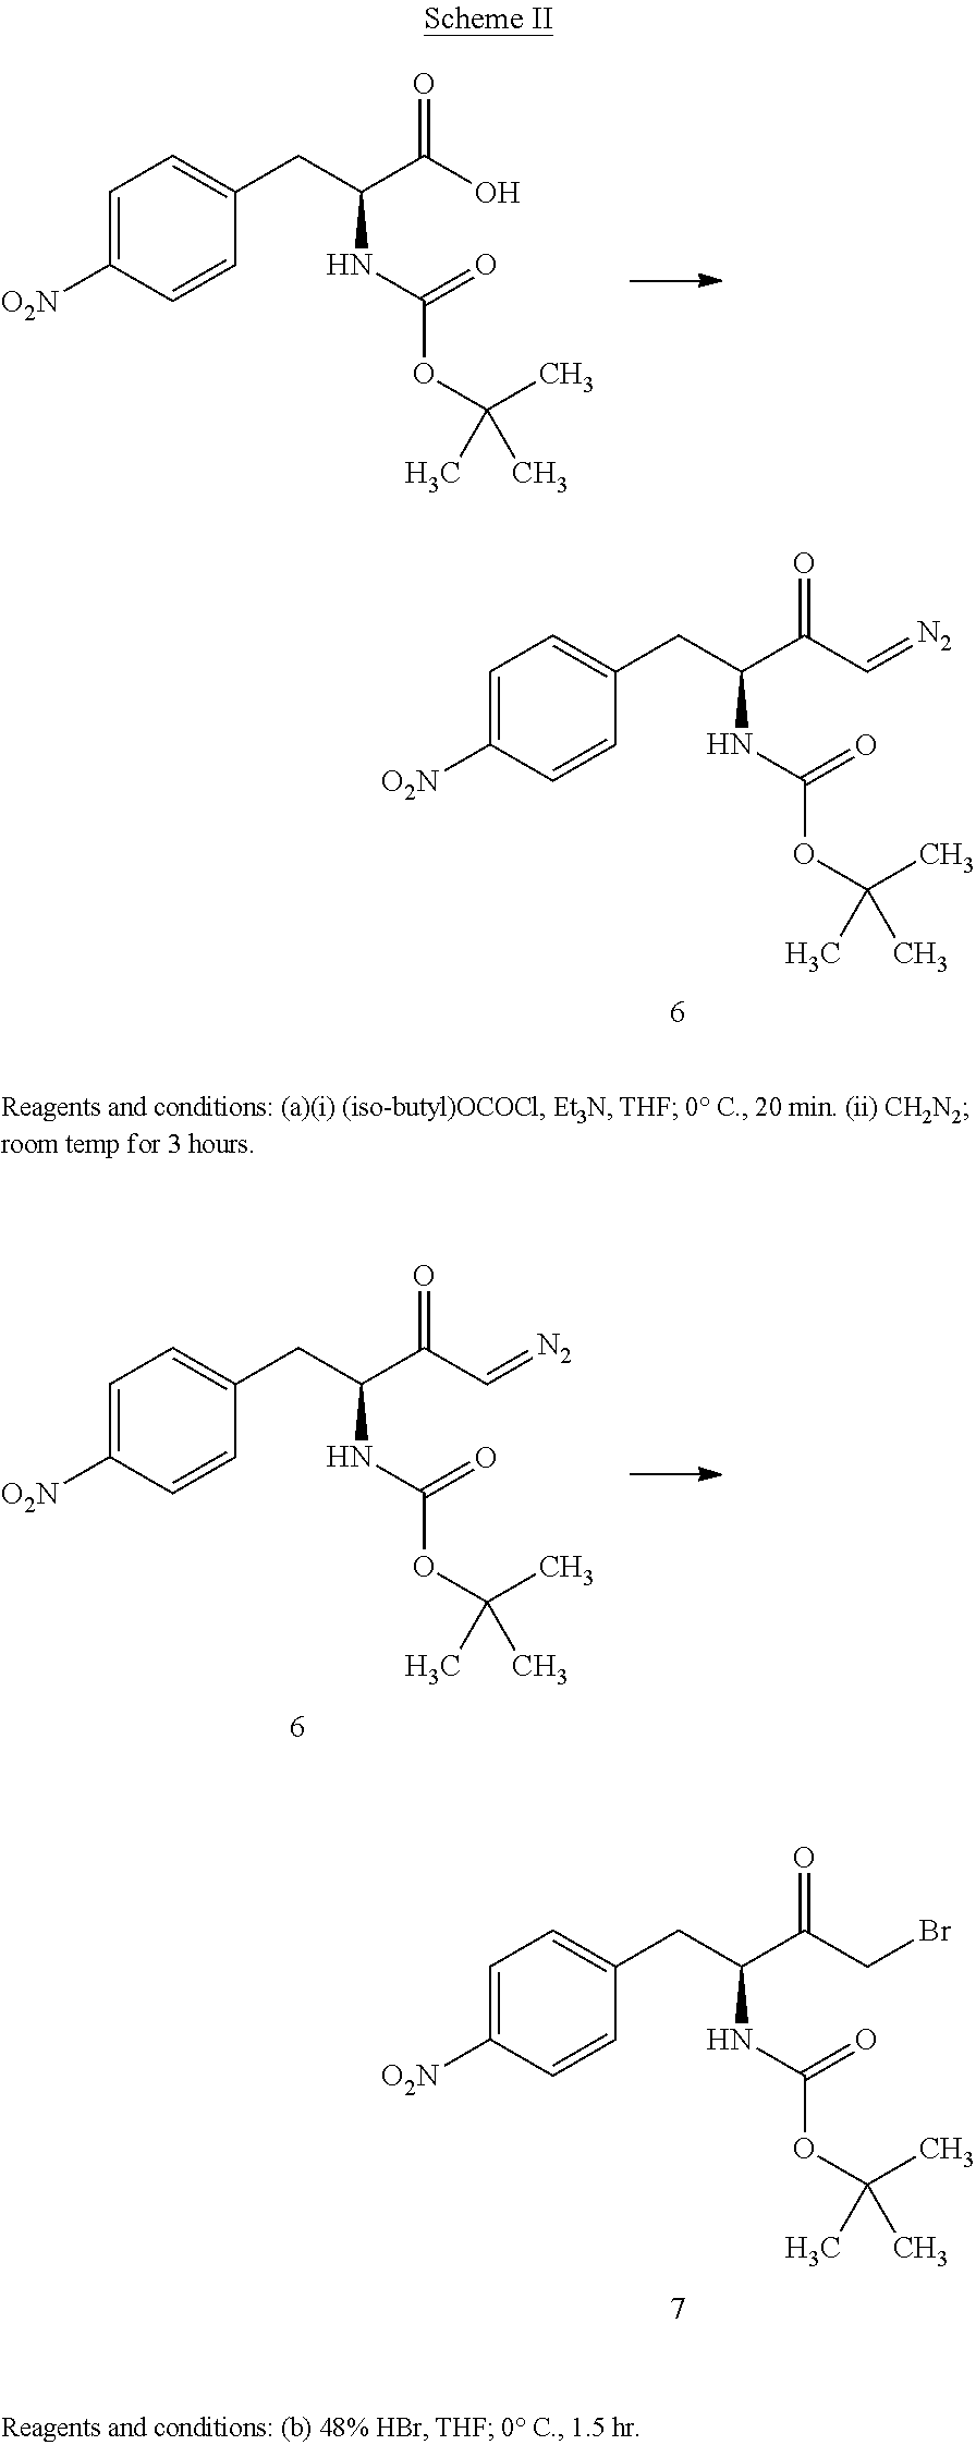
C1=C([O2N])C=CC(CC(C(C=[N2])=O)NC(OC(C)(C)C)=O)=C1.C1=C([O2N])C=CC(CC(C(CBr)=O)NC(OC(C)(C)C)=O)=C1.C1=C([O2N])C=CC(CC(C(O)=O)NC(OC(C)(C)C)=O)=C1.C1=C([O2N])C=CC(CC(C(C=[N2])=O)NC(OC(C)(C)C)=O)=C1
